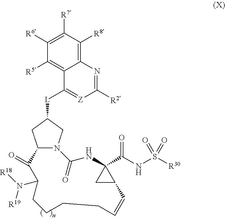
C12N(CC([L]C3=[Z]C([R2])=NC4=C([R8])C([R7])=C([R6])C([R5])=C34)C1)C(=O)NC1(C(NS([R30])(=O)=O)=O)CC1C=CCCCCC(N([R18])[R19])C2=O
